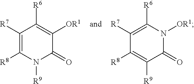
C1([R7])=C([R8])N([R9])C(=O)C([OR1])=C1[R6].C1([R7])=C([R6])N([OR1])C(=O)C([R9])=C1[R8]
